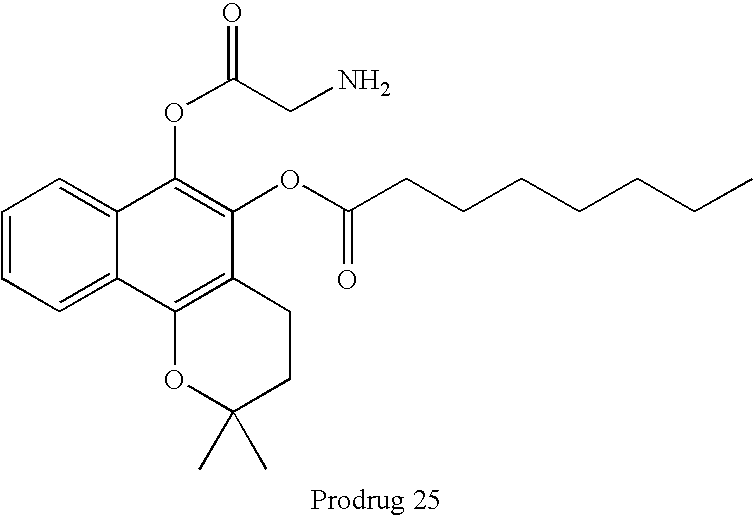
C1=CC=C2C(=C1)C(OC(=O)CN)=C(OC(CCCCCCC)=O)C1=C2OC(C)(C)CC1
